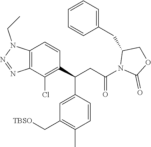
C1=C(C(CC(=O)N2C(=O)OCC2CC2=CC=CC=C2)C2=C(Cl)C3=C(C=C2)N(CC)N=N3)C=CC(C)=C1C[TBSO]
